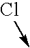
Cl->C
